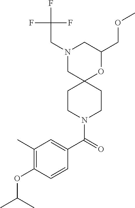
C1(COC)OC2(CN(CC(F)(F)F)C1)CCN(C(C1=CC(C)=C(OC(C)C)C=C1)=O)CC2
